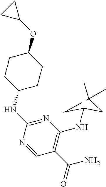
C1CC(NC2=NC(NC34CC(C)(C3)C4)=C(C(=O)N)C=N2)CCC1OC1CC1
